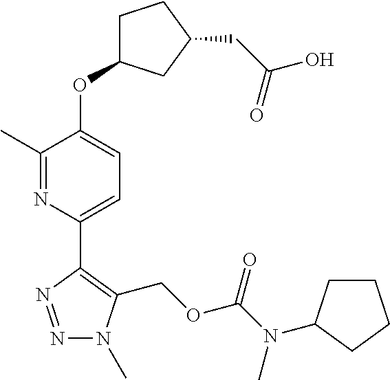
N1=NC(C2=CC=C(OC3CCC(CC(O)=O)C3)C(C)=N2)=C(COC(N(C)C2CCCC2)=O)N1C
